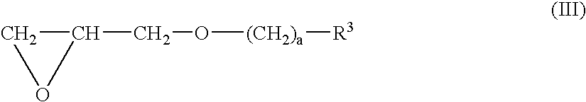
C1(CO[(CH2)a][R3])CO1
